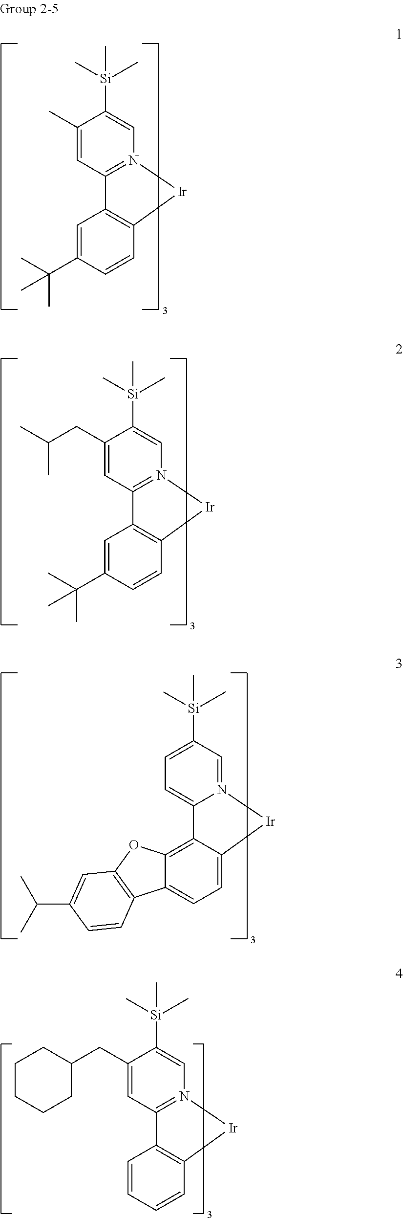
C1=C(C(C)(C)C)C=CC2=C1C1=N(C=C([Si](C)(C)C)C(C)=C1)[Ir]2.C1=C(C(C)(C)C)C=CC2=C1C1=N(C=C([Si](C)(C)C)C(CC(C)C)=C1)[Ir]2.C12=C3C(=CC=C1C1=C(O2)C=C(C(C)C)C=C1)[Ir]N1=CC([Si](C)(C)C)=CC=C31.C1=CC=CC2=C1C1=N(C=C([Si](C)(C)C)C(CC3CCCCC3)=C1)[Ir]2
